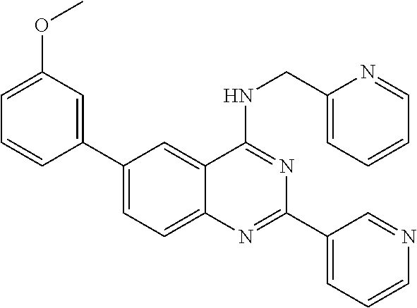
C1(C2=CC(OC)=CC=C2)=CC=C2C(=C1)C(NCC1=CC=CC=N1)=NC(C1=CC=CN=C1)=N2
